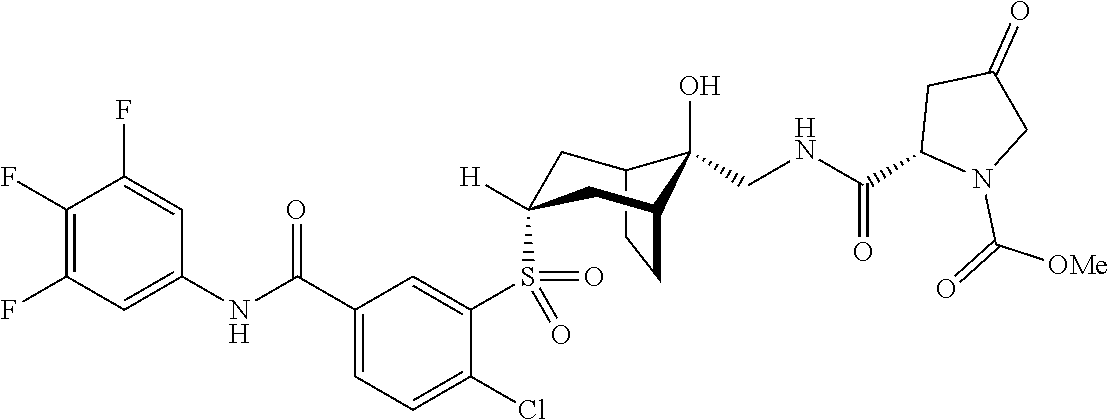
C12CCC(CC(S(C3=CC(C(NC4=CC(F)=C(F)C(F)=C4)=O)=CC=C3Cl)(=O)=O)([H])C1)C2(O)CNC(C1N(C(=O)[OMe])CC(=O)C1)=O
